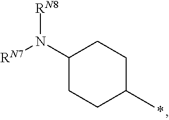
C1(N([RN7])[RN8])CCC(C)CC1
